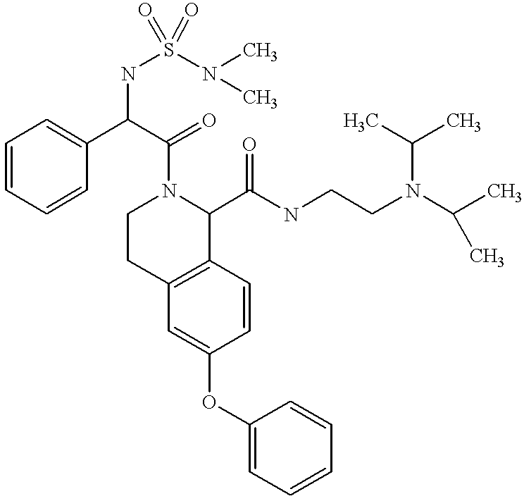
O(C1=CC2=C(C=C1)C(C(NCCN(C(C)C)C(C)C)=O)N(C(C(NS(N(C)C)(=O)=O)C1=CC=CC=C1)=O)CC2)C1=CC=CC=C1
